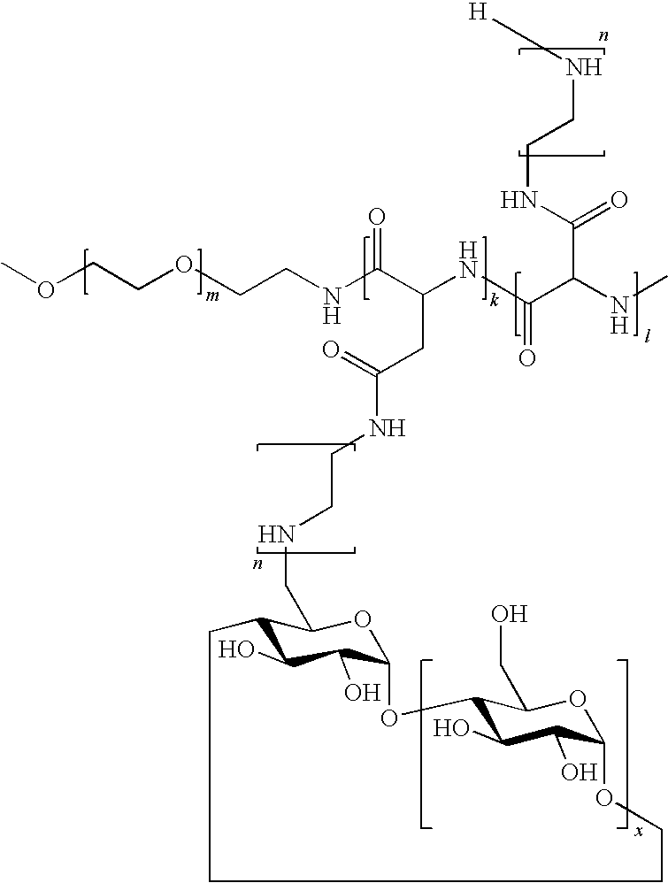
COCCOCCNC(C(NC(C(NC)C(=O)NCCN[H])=O)CC(NCCNCC1C2C(O)C(O)C(O1)OC1C(O)C(O)C(OC1CO)OCCCC2)=O)=O
